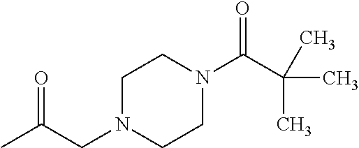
C1N(CC(C)=O)CCN(C(=O)C(C)(C)C)C1
